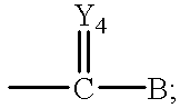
CC(B)=[Y4]
